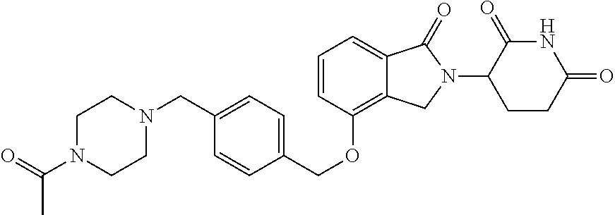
C1(=O)C(N2C(=O)C3=CC=CC(OCC4=CC=C(CN5CCN(C(=O)C)CC5)C=C4)=C3C2)CCC(=O)N1
